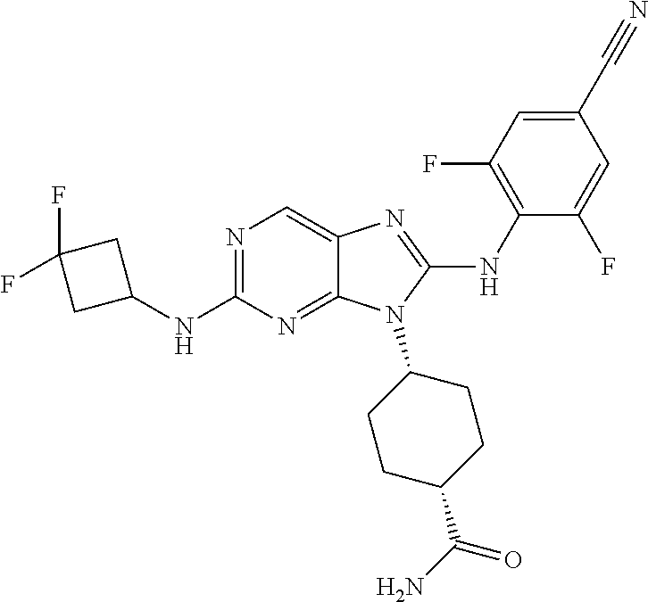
N1=C(NC2CC(F)(F)C2)N=C2C(=C1)N=C(NC1=C(F)C=C(C#N)C=C1F)N2C1CCC(C(N)=O)CC1
